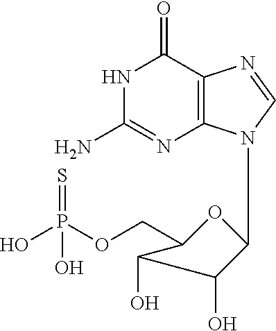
OP(OCC1C(O)C(O)C(N2C3=C(C(=O)NC(N)=N3)N=C2)O1)(=S)O
